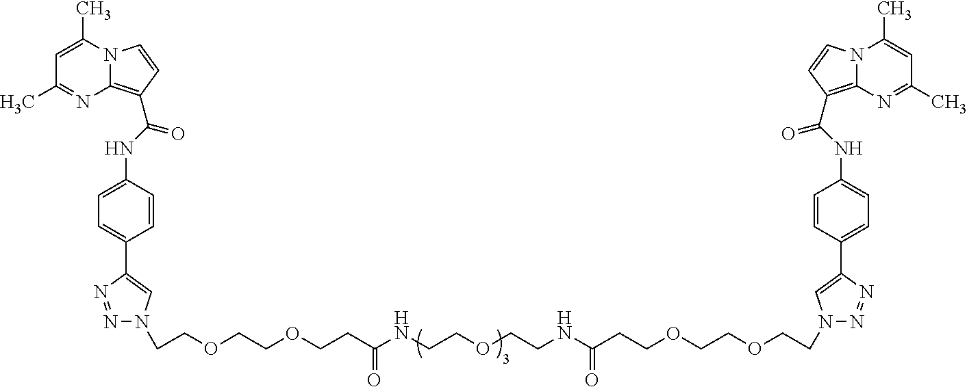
N12C(=C(C(NC3=CC=C(C4=CN(CCOCCOCCC(NCCOCCNC(CCOCCOCCN5N=NC(C6=CC=C(NC(=O)C7=C8N(C(C)=CC(C)=N8)C=C7)C=C6)=C5)=O)=O)N=N4)C=C3)=O)C=C1)N=C(C)C=C2C
